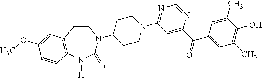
C1CC2=C(N([H])C(=O)N1C1CCN(C3=NC=NC(C(=O)C4=CC(C)=C(O)C(C)=C4)=C3)CC1)C=CC(OC)=C2
